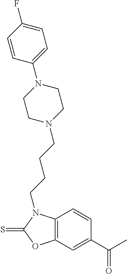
C1=CC2=C(C=C1C(C)=O)OC(=S)N2CCCCN1CCN(C2=CC=C(F)C=C2)CC1
